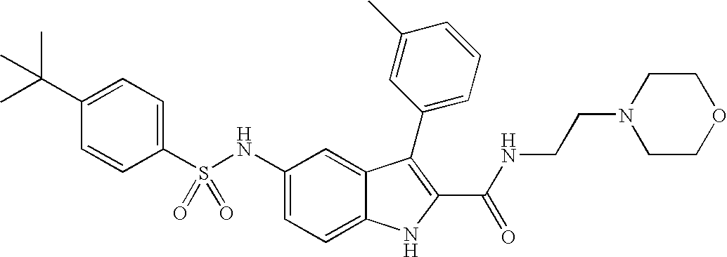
C1(C(C)(C)C)=CC=C(S(NC2=CC=C3C(=C2)C(C2=CC=CC(C)=C2)=C(C(NCCN2CCOCC2)=O)N3)(=O)=O)C=C1
